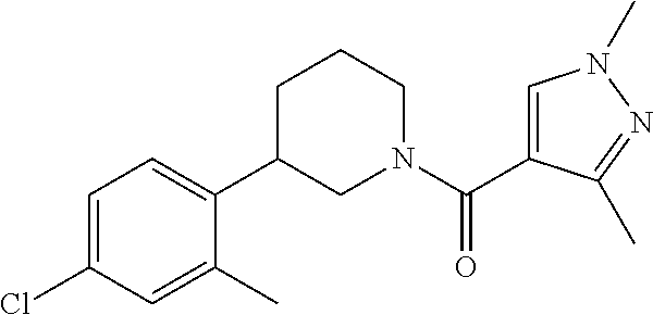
C1(C(N2CCCC(C3=CC=C(Cl)C=C3C)C2)=O)=CN(C)N=C1C
